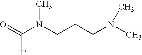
C(C)(=O)N(CCCN(C)C)C
